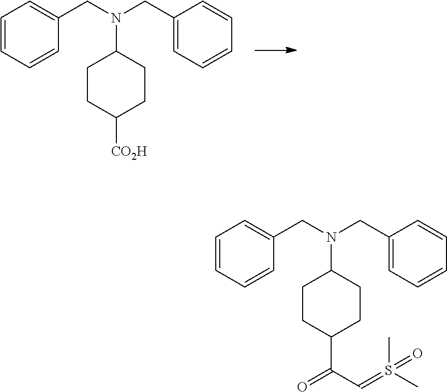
C1=CC=CC(CN(CC2=CC=CC=C2)C2CCC([CO2H])CC2)=C1.C1=CC=CC(CN(CC2=CC=CC=C2)C2CCC(C(C=S(C)(C)=O)=O)CC2)=C1
